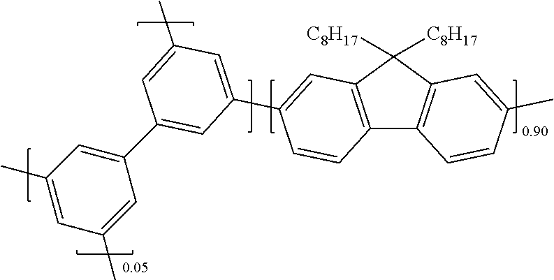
C12=C(C([C8H17])([C8H17])C3=C1C=CC(C)=C3)C=C(C1=CC(C)=CC(C3=CC(C)=CC(C)=C3)=C1)C=C2
